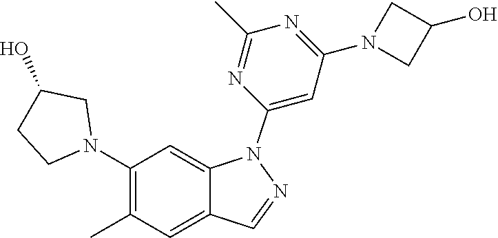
CC1=C(N2CC(O)CC2)C=C2C(=C1)C=NN2C1=CC(N2CC(O)C2)=NC(C)=N1
